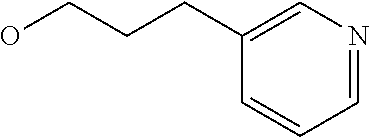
C1=NC=C(CCCO)C=C1
